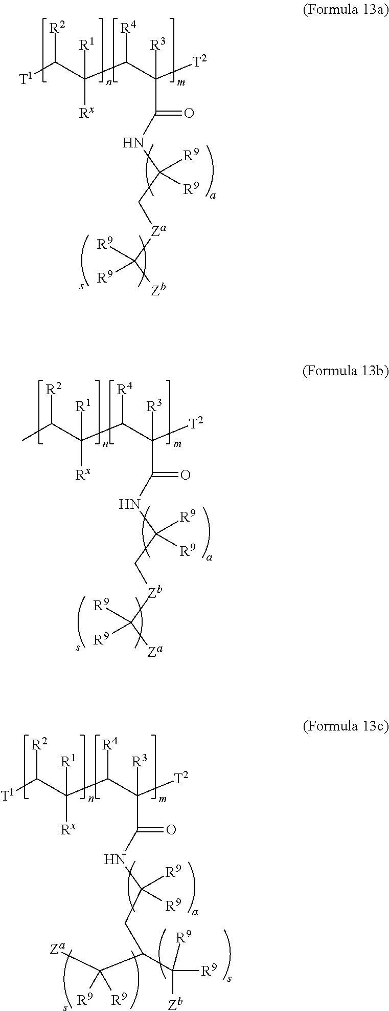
[T1]C(C(C(C([T2])([R3])C(=O)NC(C[Za]C([Zb])([R9])[R9])([R9])[R9])[R4])([Rx])[R1])[R2].CC(C(C(C([T2])([R3])C(=O)NC(C[Zb]C([Za])([R9])[R9])([R9])[R9])[R4])([Rx])[R1])[R2].[T1]C(C(C(C([T2])([R3])C(=O)NC(CC(C([Za])([R9])[R9])C([R9])([R9])[Zb])([R9])[R9])[R4])([Rx])[R1])[R2]
